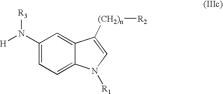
C1(N([H])[R3])=CC=C2C(=C1)C([(CH2)n][R2])=CN2[R1]
